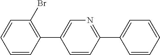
C1=CC(C2=CN=C(C3=CC=CC=C3)C=C2)=C(Br)C=C1
